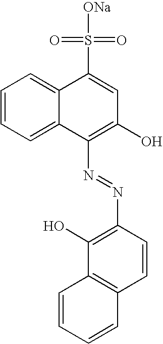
C1=CC=C2C(=C1)C(S([ONa])(=O)=O)=CC(O)=C2N=NC1=C(O)C2=C(C=C1)C=CC=C2
